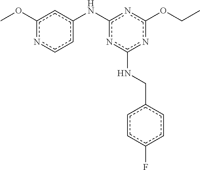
N(c1nc(NCc2ccc(F)cc2)nc(OCC)n1)c1cc(OC)ncc1
